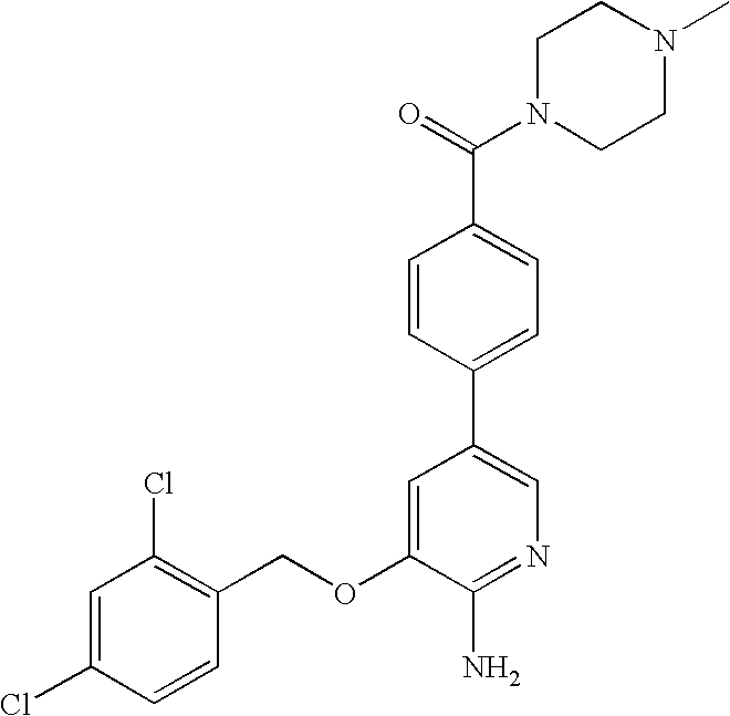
C1=C(Cl)C=CC(COC2=CC(C3=CC=C(C(=O)N4CCN(C)CC4)C=C3)=CN=C2N)=C1Cl
